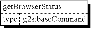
C1C2CC3CC(C1)C23
